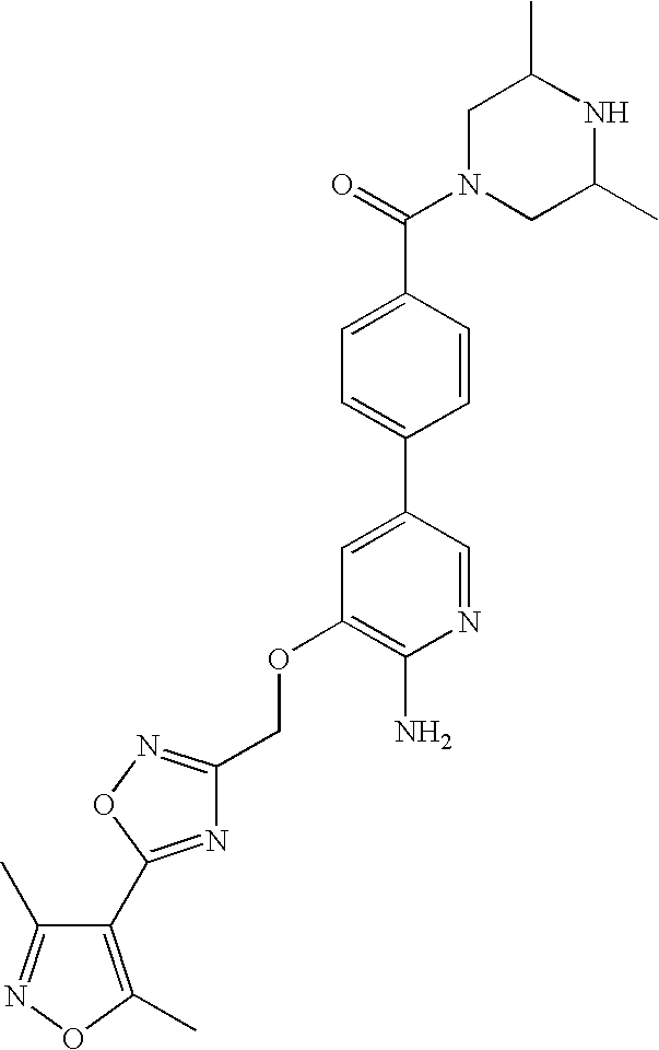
C1N(C(=O)C2=CC=C(C3=CC(OCC4=NOC(C5=C(C)ON=C5C)=N4)=C(N)N=C3)C=C2)CC(C)NC1C
